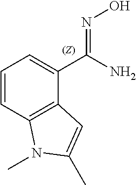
C1=CC2=C(C(C(N)=NO)=C1)C=C(C)N2C
